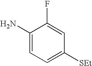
C1(N)=CC=C([SEt])C=C1F
